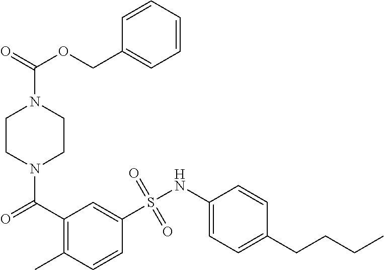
N1(C(C2=C(C)C=CC(S(NC3=CC=C(CCCC)C=C3)(=O)=O)=C2)=O)CCN(C(=O)OCC2=CC=CC=C2)CC1
